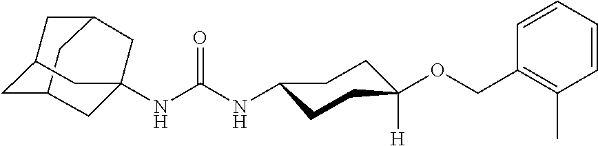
C12CC3CC(C1)CC(NC(NC1CCC([H])(OCC4=C(C)C=CC=C4)CC1)=O)(C3)C2
